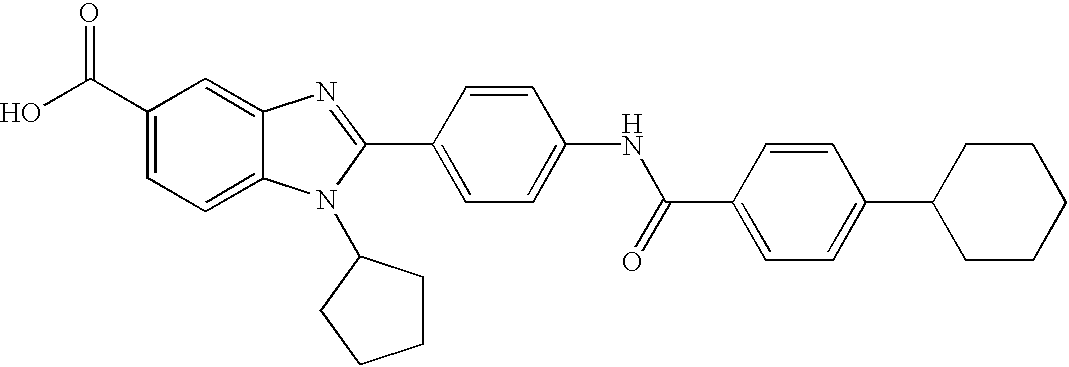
C1(C(O)=O)=CC=C2C(=C1)N=C(C1=CC=C(NC(C3=CC=C(C4CCCCC4)C=C3)=O)C=C1)N2C1CCCC1
